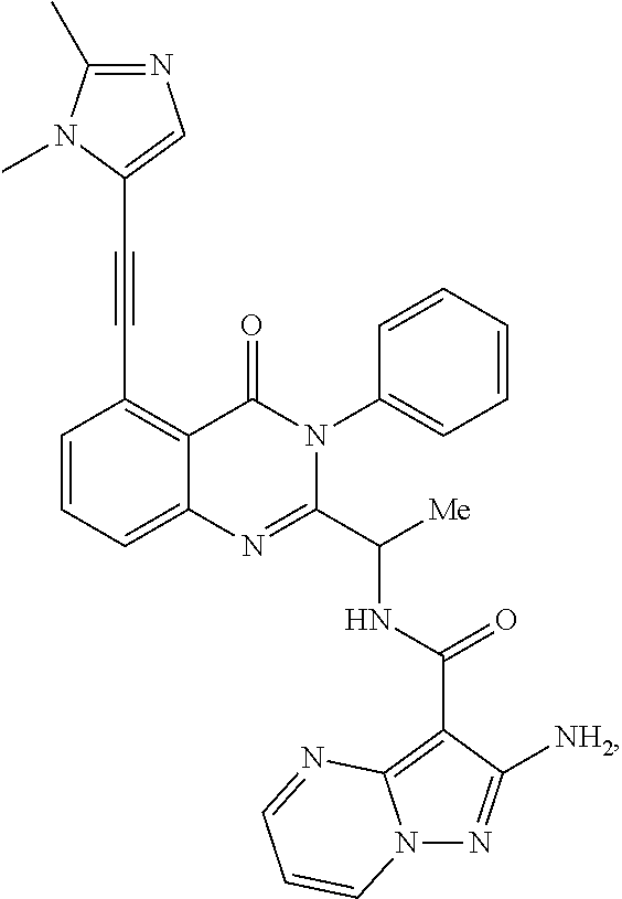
C12=CC=CC(C#CC3=CN=C(C)N3C)=C1C(=O)N(C1=CC=CC=C1)C(C([Me])NC(C1=C3N(N=C1[NH2])C=CC=N3)=O)=N2
